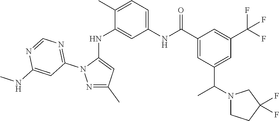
C1(C)=CC=C(NC(C2=CC(C(N3CCC(F)(F)C3)C)=CC(C(F)(F)F)=C2)=O)C=C1NC1=CC(C)=NN1C1=NC=NC(NC)=C1
